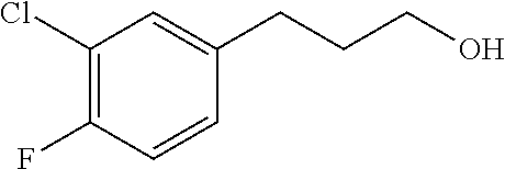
C1(Cl)=C(F)C=CC(CCCO)=C1
